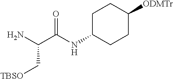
NC(C(NC1CCC([ODMTr])CC1)=O)C[TBSO]
